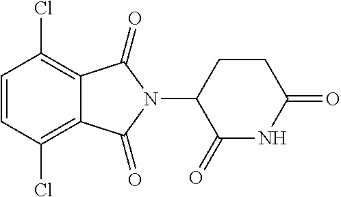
ClC1=C2C(=C(Cl)C=C1)C(=O)N(C1C(=O)NC(=O)CC1)C2=O
